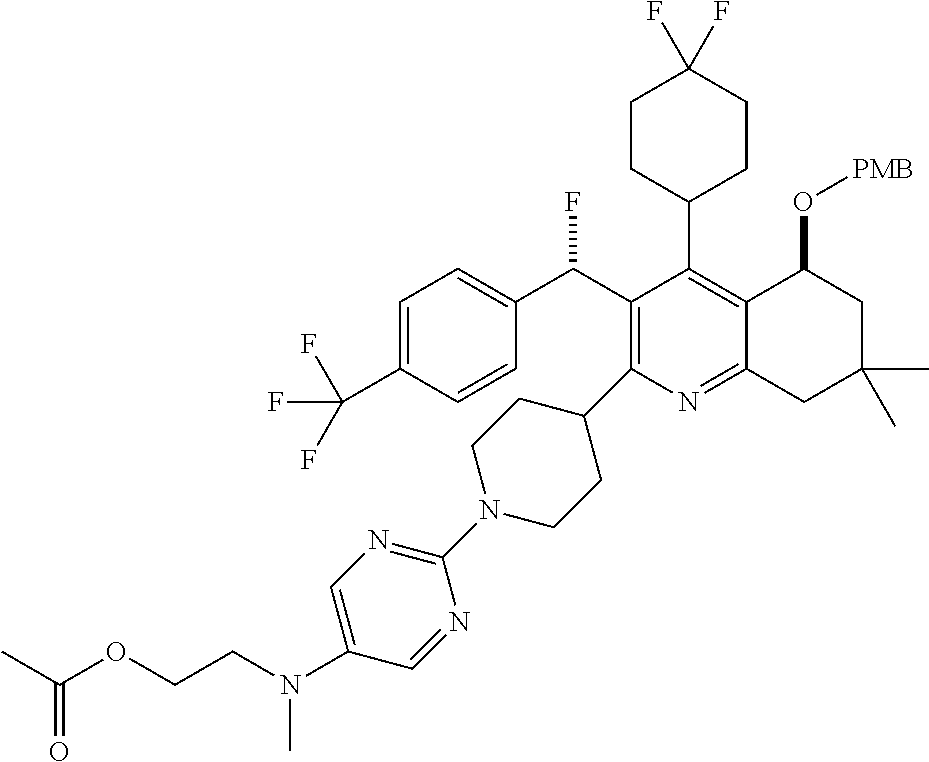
C1=C(C(F)(F)F)C=CC(C(C2=C(C3CCN(C4=NC=C(N(CCOC(C)=O)C)C=N4)CC3)N=C3C(=C2C2CCC(F)(F)CC2)C(O[PMB])CC(C)(C)C3)F)=C1
